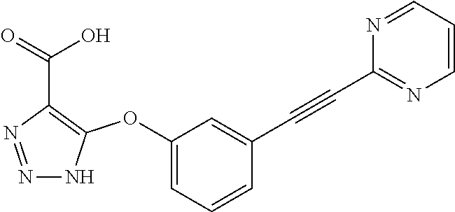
C1(OC2=C(C(=O)O)N=NN2)=CC=CC(C#CC2=NC=CC=N2)=C1
